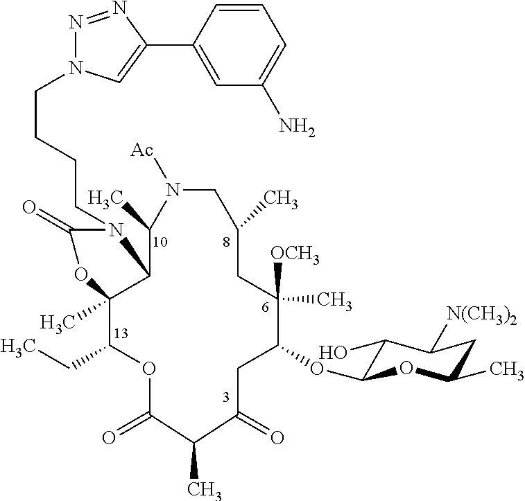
C(CCCN1C(=O)OC2(C)C(CC)OC(=O)C(C)C(=O)CC(OC3C(O)C([N(CH3)2])CC(C)O3)C([OCH3])(C)CC(C)CN([Ac])C(C)C12)N1N=NC(C2=CC(N)=CC=C2)=C1
